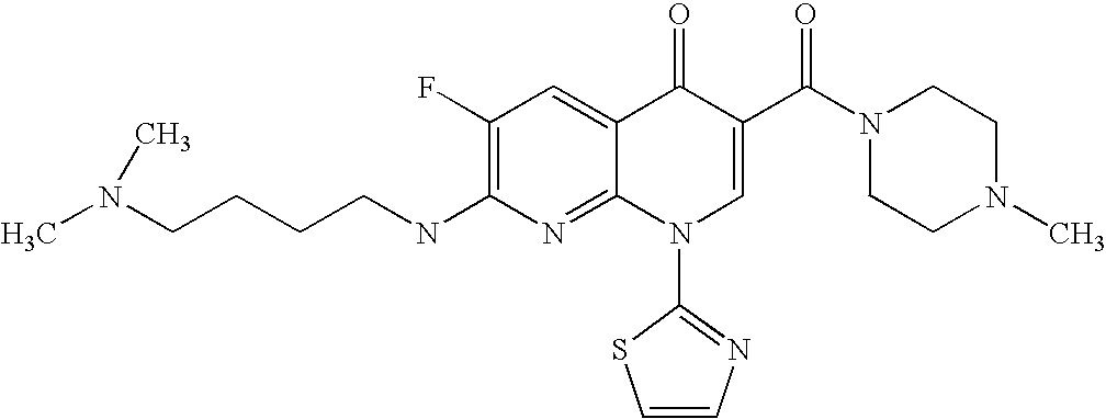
CN(CCCCNC1=C(F)C=C2C(=N1)N(C1=NC=CS1)C=C(C(N1CCN(C)CC1)=O)C2=O)C
